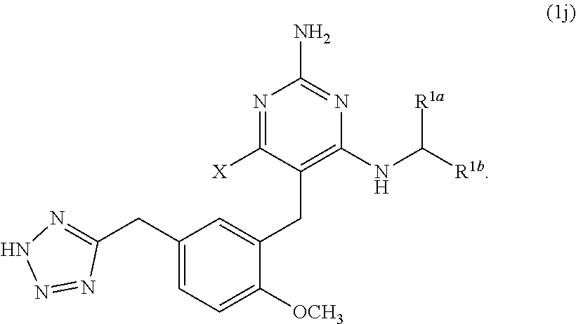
[R1a]C(NC1=C(CC2=CC(CC3=NNN=N3)=CC=C2[OCH3])C([X])=NC(N)=N1)[R1b]
